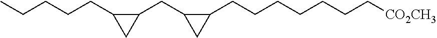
CCCCCC1C(CC2CC2CCCCCCC[CO2CH3])C1
